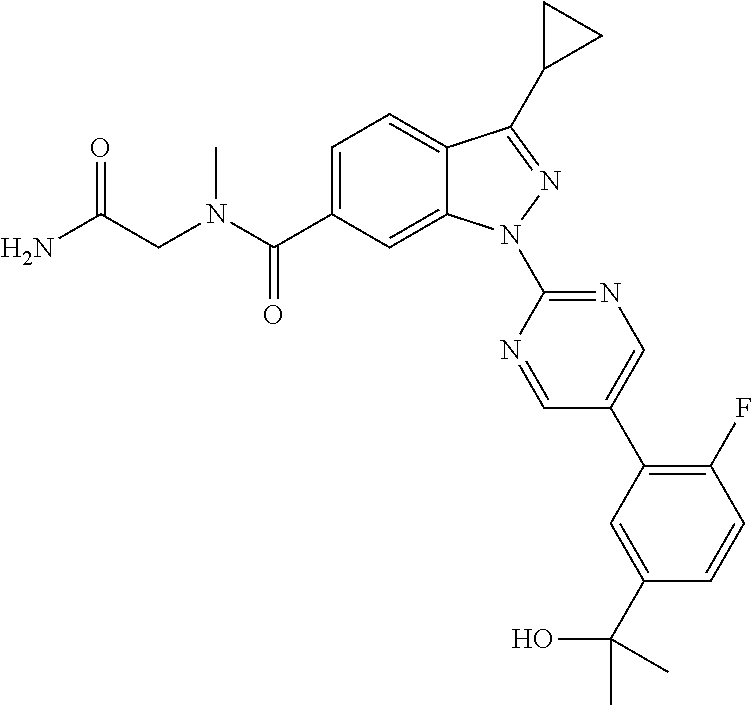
C12=CC=C(C(N(C)CC(=O)N)=O)C=C1N(C1=NC=C(C3=C(F)C=CC(C(O)(C)C)=C3)C=N1)N=C2C1CC1
